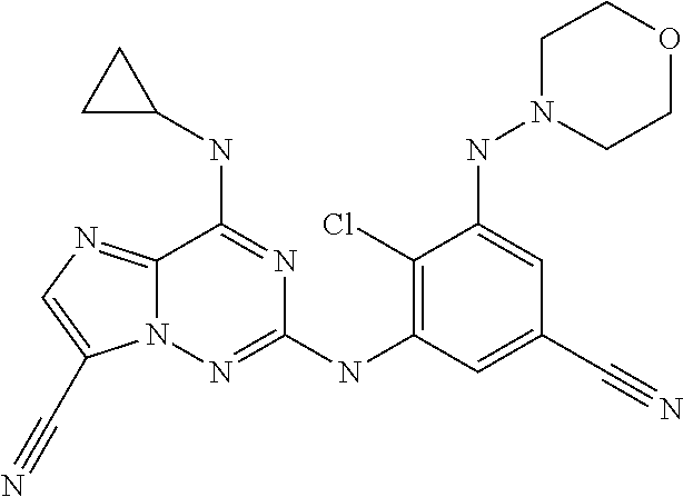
C1(Cl)=C(NC2=NN3C(=NC=C3C#N)C(NC3CC3)=N2)C=C(C#N)C=C1NN1CCOCC1
